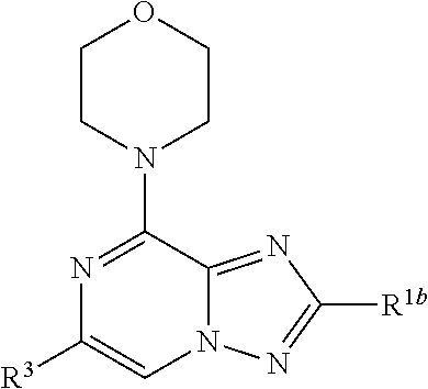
N12C(=NC([R1b])=N1)C(N1CCOCC1)=NC([R3])=C2
